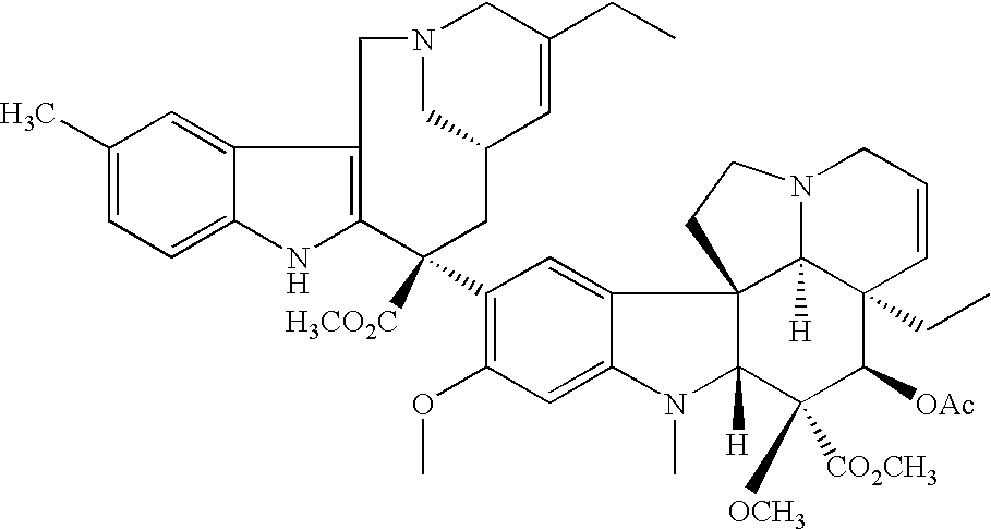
C1(C)=CC=C2C(=C1)C1=C(N2)C([H3CO2C])(C2=C(OC)C=C3C(=C2)C24C([H])(N3C)C([CO2CH3])([OCH3])C([OAc])C3(CC)C2([H])N(CC=C3)CC4)CC2C=C(CC)CN(C2)C1
